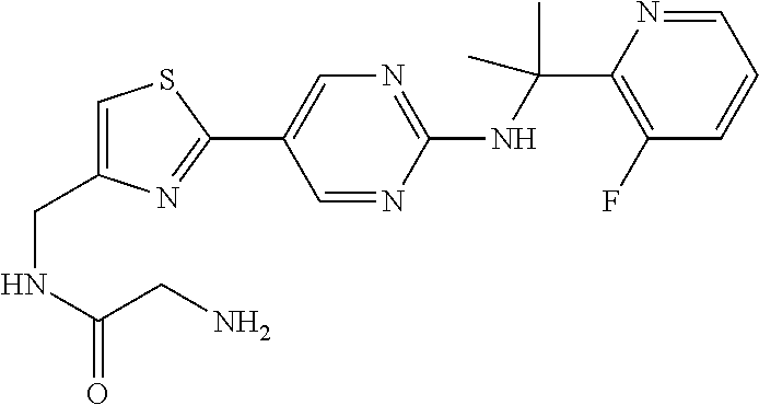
C1(NC(C2=C(F)C=CC=N2)(C)C)=NC=C(C2=NC(CNC(=O)CN)=CS2)C=N1
